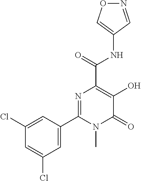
O1N=CC(NC(C2=C(O)C(=O)N(C)C(C3=CC(Cl)=CC(Cl)=C3)=N2)=O)=C1
